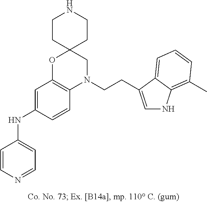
C1=CN=CC=C1NC1=CC2=C(C=C1)N(CCC1=CNC3=C(C)C=CC=C31)CC1(O2)CCNCC1
